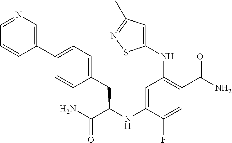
C1(NC(C(N)=O)CC2=CC=C(C3=CN=CC=C3)C=C2)=CC(NC2=CC(C)=NS2)=C(C(N)=O)C=C1F
